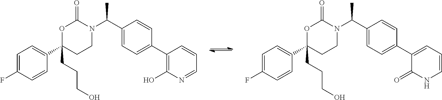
C1=C(F)C=CC(C2(CCCO)CCN(C(C3=CC=C(C4=C(O)N=CC=C4)C=C3)C)C(=O)O2)=C1.C1=C(F)C=CC(C2(CCCO)CCN(C(C3=CC=C(C4=CC=CNC4=O)C=C3)C)C(=O)O2)=C1
